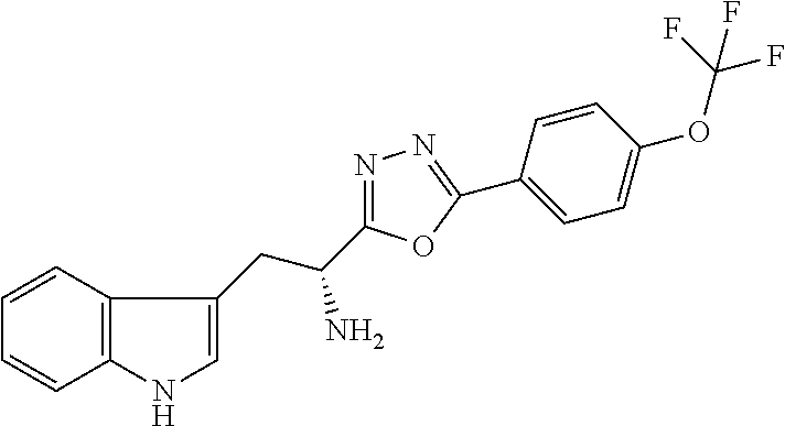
N1=C(C(N)CC2=CNC3=C2C=CC=C3)OC(C2=CC=C(OC(F)(F)F)C=C2)=N1
